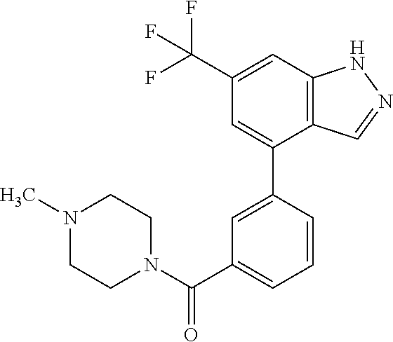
C12=C(C=C(C(F)(F)F)C=C1C1=CC(C(N3CCN(C)CC3)=O)=CC=C1)NN=C2
